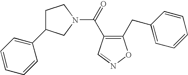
C1=CC=C(C2CCN(C(=O)C3=C(CC4=CC=CC=C4)ON=C3)C2)C=C1
